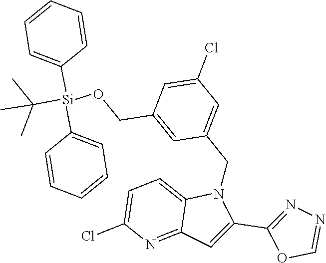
N1(CC2=CC(Cl)=CC(CO[Si](C(C)(C)C)(C3=CC=CC=C3)C3=CC=CC=C3)=C2)C2=CC=C(Cl)N=C2C=C1C1=NN=CO1
